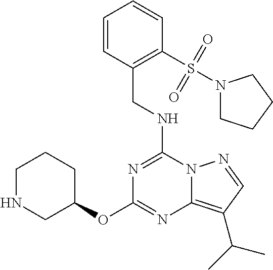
C(NC1=NC(OC2CCCNC2)=NC2=C(C(C)C)C=NN12)C1=C(S(N2CCCC2)(=O)=O)C=CC=C1
